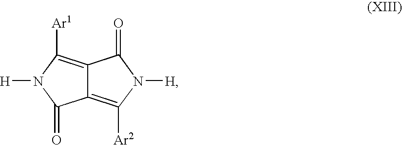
C12=C([Ar1])N([H])C(=O)C1=C([Ar2])N([H])C2=O
